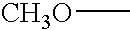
[CH3O]C
